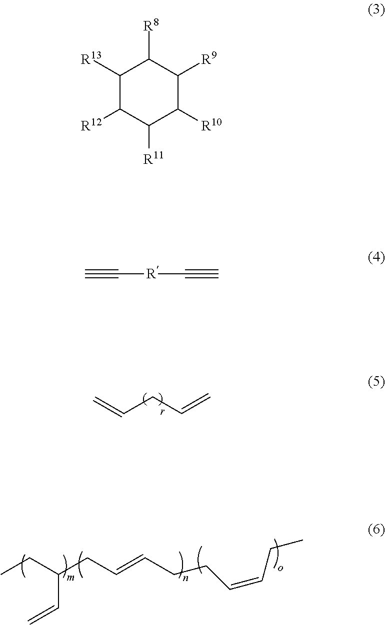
C=CCC=C.CCC(CC=CCCC=CCC)C=C.C1([R13])C([R12])C([R11])C([R10])C([R9])C1[R8].C([R]C#C)#C
